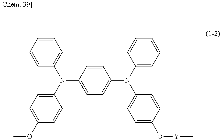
C1=CC(N(C2=CC=CC=C2)C2=CC=C(OC)C=C2)=CC=C1N(C1=CC=C(O[Y]C)C=C1)C1=CC=CC=C1
